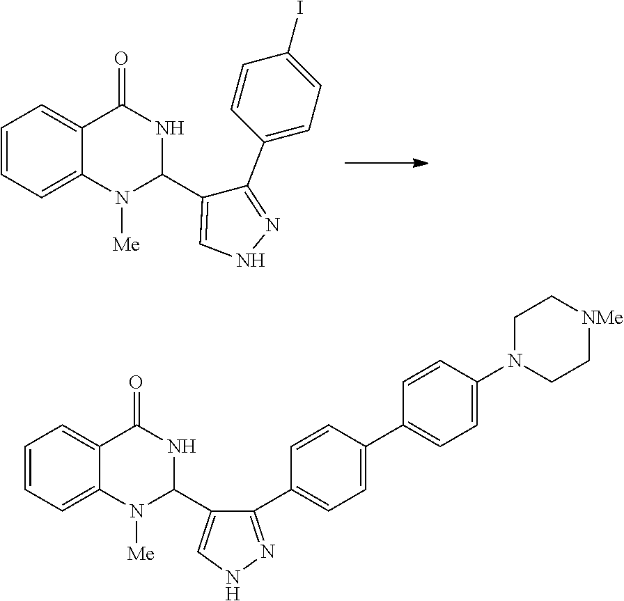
C1=CC=C2C(=C1)C(=O)NC(C1=CNN=C1C1=CC=C(I)C=C1)N2[Me].C1=CC=C2C(=C1)C(=O)NC(C1=CNN=C1C1=CC=C(C3=CC=C(N4CC[NMe]CC4)C=C3)C=C1)N2[Me]
